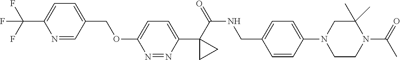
C1(C(=O)NCC2=CC=C(N3CCN(C(=O)C)C(C)(C)C3)C=C2)(C2=CC=C(OCC3=CC=C(C(F)(F)F)N=C3)N=N2)CC1
